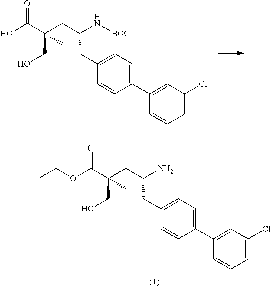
OC(C(C)(CC(N[BOC])CC1=CC=C(C2=CC(Cl)=CC=C2)C=C1)CO)=O.O(C(C(CO)(C)CC(N)CC1=CC=C(C2=CC(Cl)=CC=C2)C=C1)=O)CC
